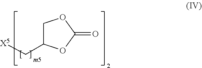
C([X5])C1COC(=O)O1
